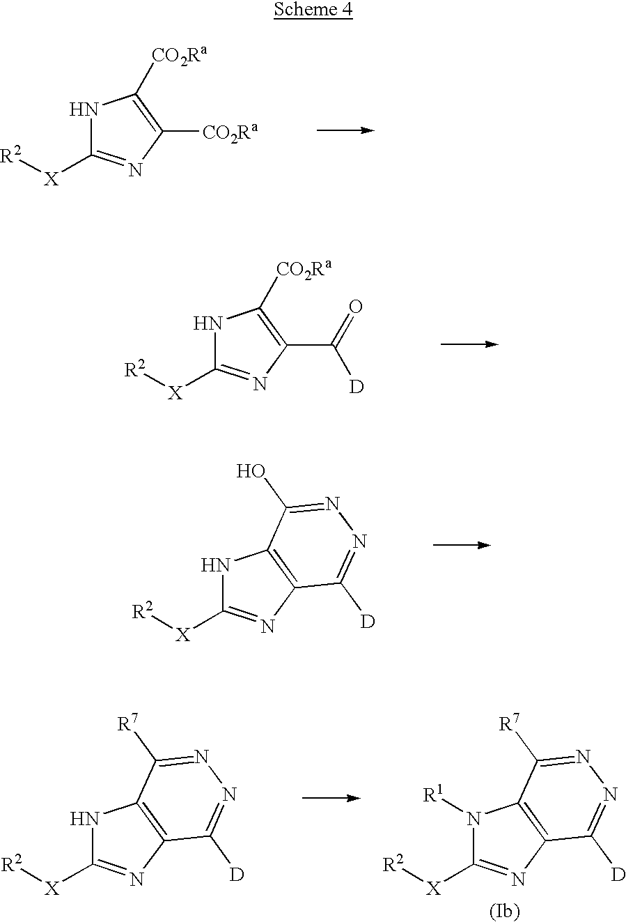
N1C([X][R2])=NC([CO2Ra])=C1[CO2Ra].N1C([X][R2])=NC(C(=O)[D])=C1[CO2Ra].N1C([X][R2])=NC2=C1C(O)=NN=C2[D].N1C([X][R2])=NC2=C1C([R7])=NN=C2[D].N1([R1])C([X][R2])=NC2=C1C([R7])=NN=C2[D]
